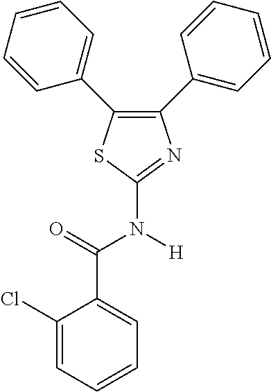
C1(Cl)=CC=CC=C1C(=O)N([H])C1=NC(C2=CC=CC=C2)=C(C2=CC=CC=C2)S1
